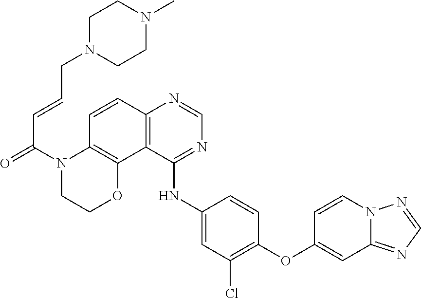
C1=NN2C=CC(OC3=C(Cl)C=C(NC4=NC=NC5=C4C4=C(N(C(C=CCN6CCN(C)CC6)=O)CCO4)C=C5)C=C3)=CC2=N1
